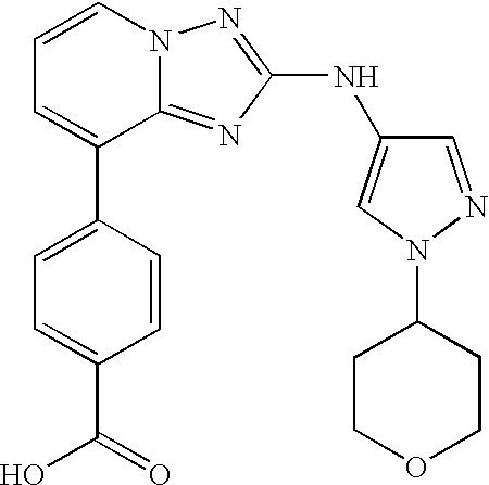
C1=CN2C(=NC(NC3=CN(C4CCOCC4)N=C3)=N2)C(C2=CC=C(C(O)=O)C=C2)=C1
